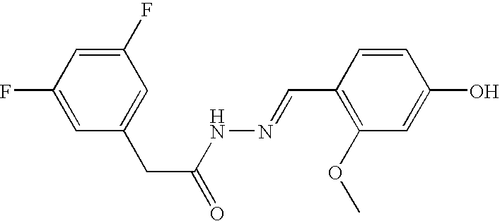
C1=C(F)C=C(F)C=C1CC(=O)NN=CC1=C(OC)C=C(O)C=C1
